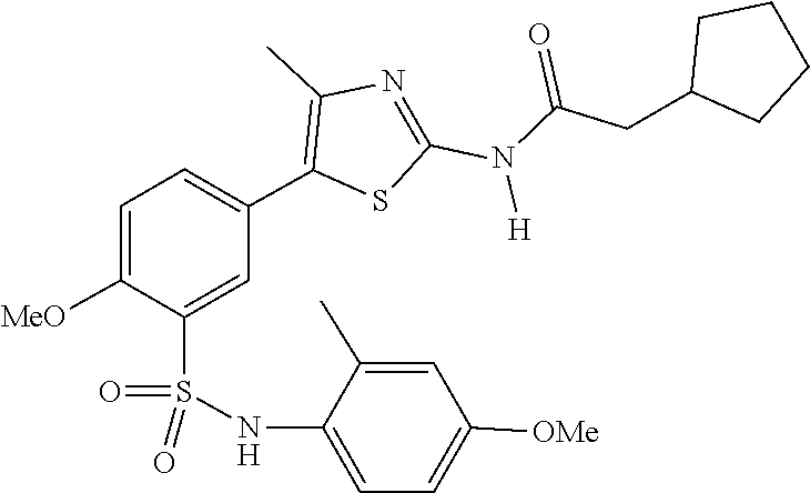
O=C(CC1CCCC1)N(C1=NC(C)=C(C2=CC=C([MeO])C(S(=O)(NC3=CC=C([OMe])C=C3C)=O)=C2)S1)[H]
